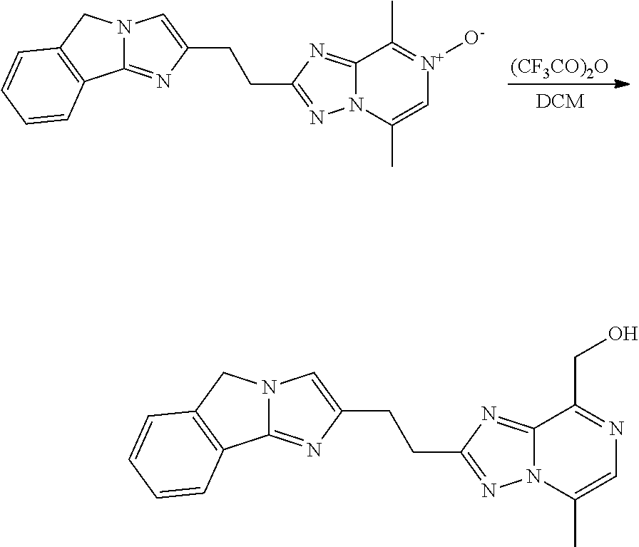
[(CF3CO)2O].C12=NC(CCC3=CN4C(=N3)C3=C(C4)C=CC=C3)=NN1C(C)=C[N+]([O-])=C2C.C12=NC(CCC3=CN4C(=N3)C3=C(C4)C=CC=C3)=NN1C(C)=CN=C2CO
